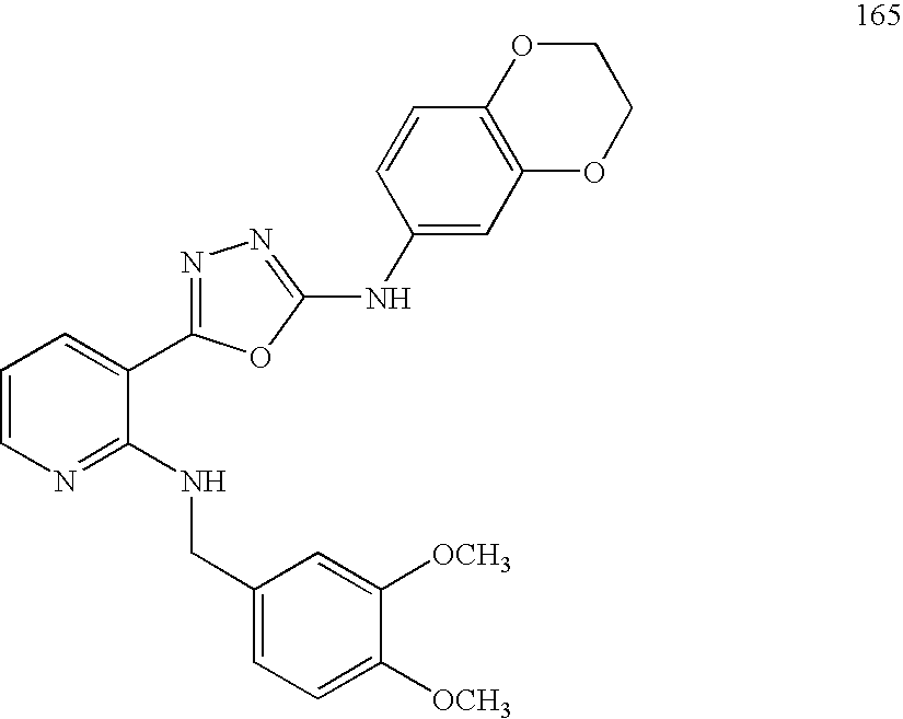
C1=CN=C(NCC2=CC=C([OCH3])C([OCH3])=C2)C(C2=NN=C(NC3=CC4=C(C=C3)OCCO4)O2)=C1
